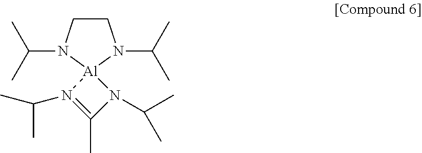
C1CN(C(C)C)[Al]2(N1C(C)C)N(C(C)C)=C(C)N2C(C)C
